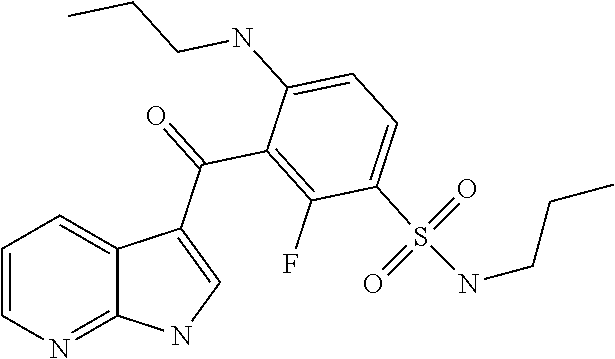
C1=CN=C2C(=C1)C(C(=O)C1=C(F)C(S(=O)(=O)NCCC)=CC=C1NCCC)=CN2
